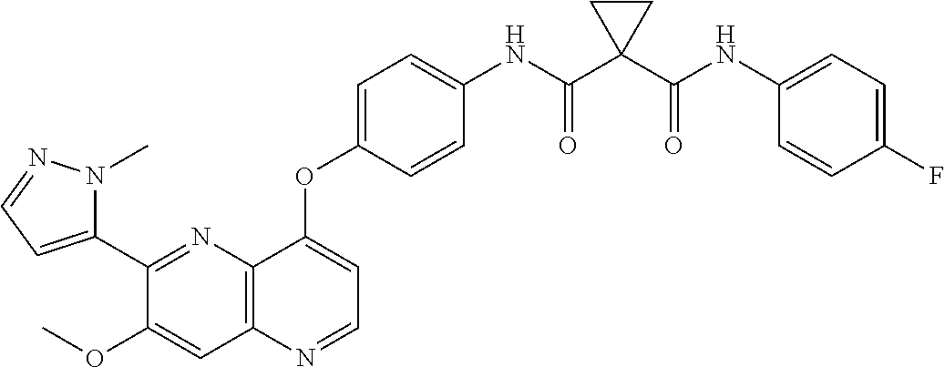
C1(C2=CC=NN2C)=NC2=C(C=C1OC)N=CC=C2OC1=CC=C(NC(C2(C(NC3=CC=C(F)C=C3)=O)CC2)=O)C=C1
